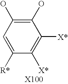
C1([X*])=C([X*])C(O)=C(O)C=C1[R*]
